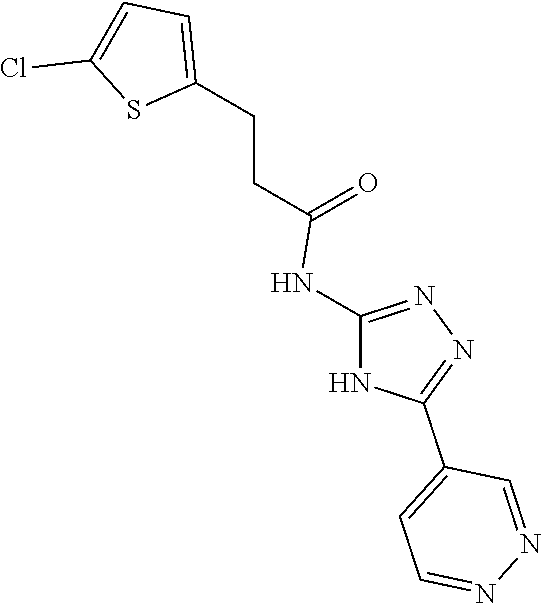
C1(CCC(=O)NC2=NN=C(C3=CC=NN=C3)N2)=CC=C(Cl)S1
